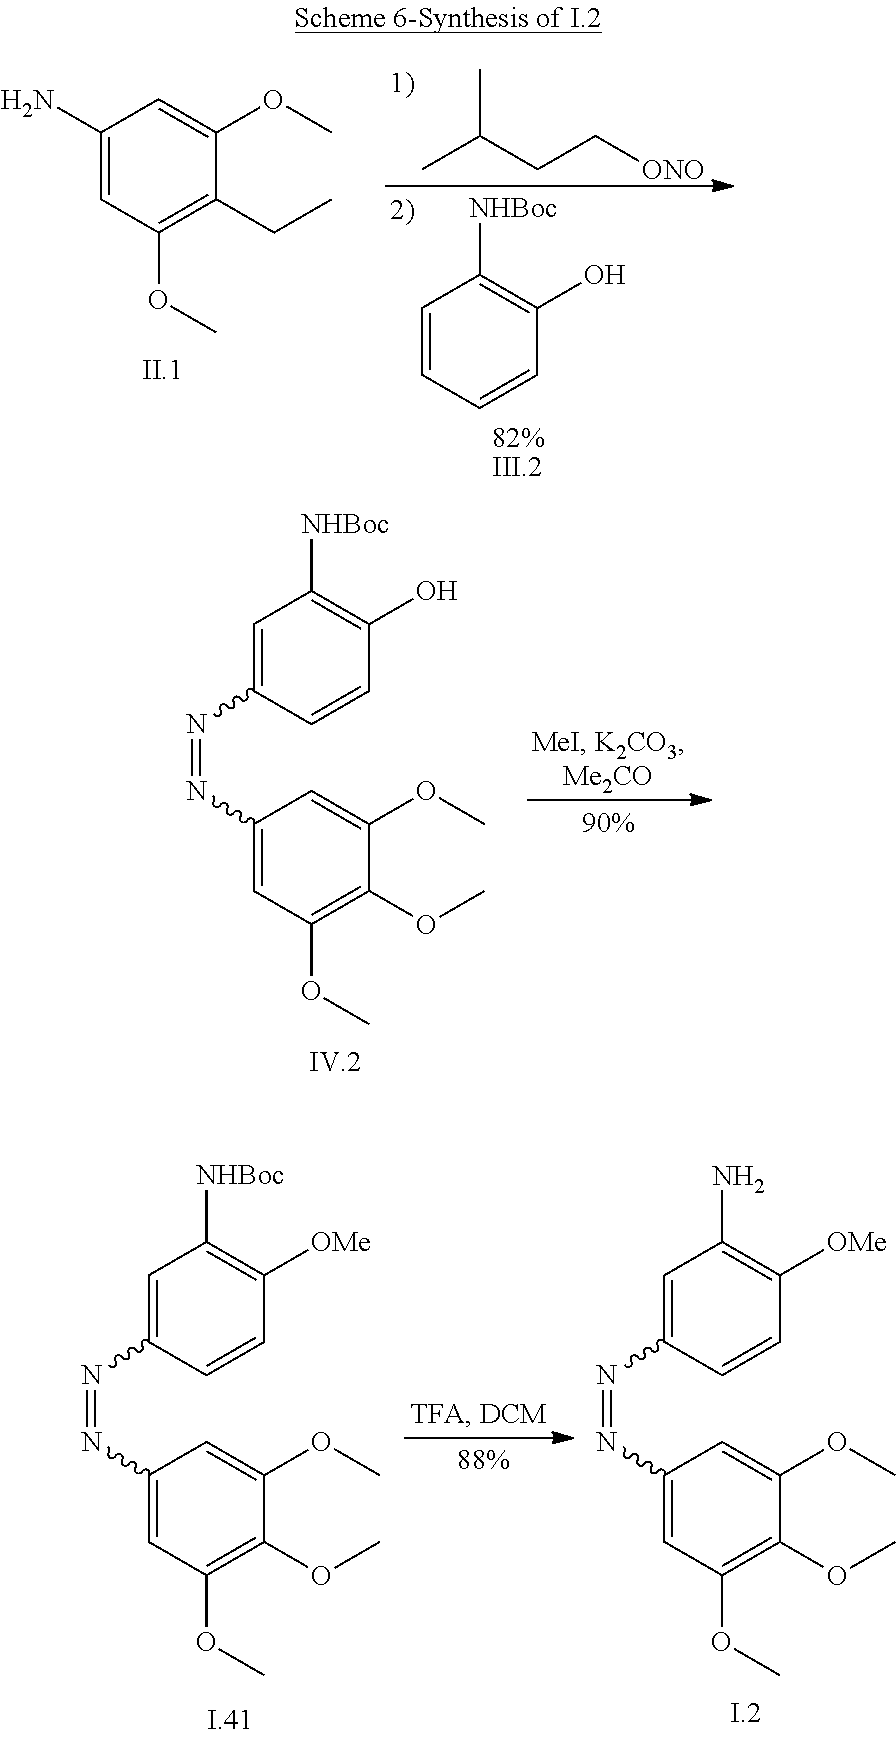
CC(CC[ONO])C.C1=CC=CC(O)=C1[NHBoc].C1(N)=CC(OC)=C(CC)C(OC)=C1.C1=C(N=NC2=CC(OC)=C(OC)C(OC)=C2)C=CC(O)=C1[NHBoc].C1=C(N=NC2=CC(OC)=C(OC)C(OC)=C2)C=CC([OMe])=C1[NHBoc].C1=C(N=NC2=CC(OC)=C(OC)C(OC)=C2)C=CC([OMe])=C1N
